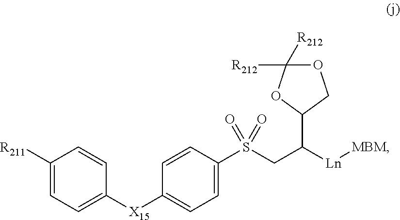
C1([R211])=CC=C([X15]C2=CC=C(S(CC([Ln][MBM])C3OC([R212])([R212])OC3)(=O)=O)C=C2)C=C1
